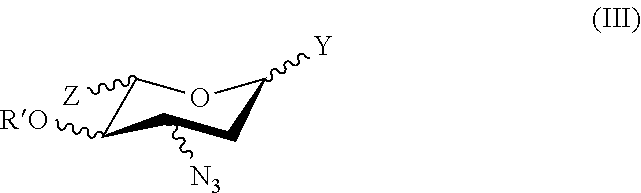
C1([Z])C([RO])C([N3])CC([Y])O1
